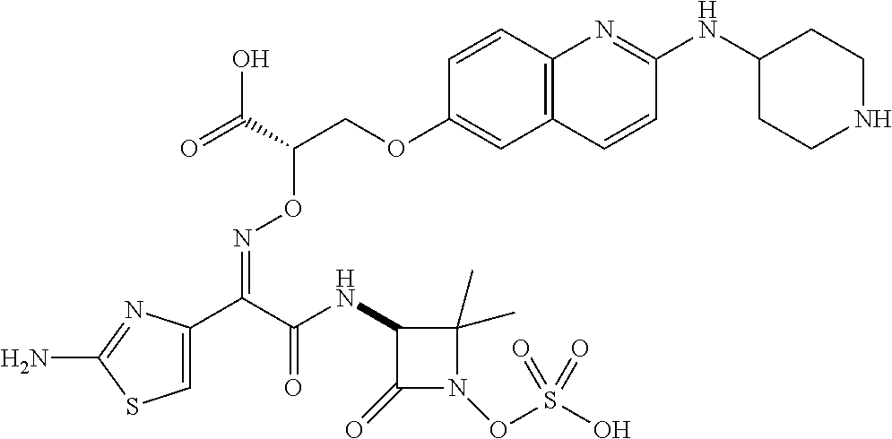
C1=C(C(C(NC2C(=O)N(OS(O)(=O)=O)C2(C)C)=O)=NOC(COC2=CC3=C(C=C2)N=C(NC2CCNCC2)C=C3)C(=O)O)N=C(N)S1
